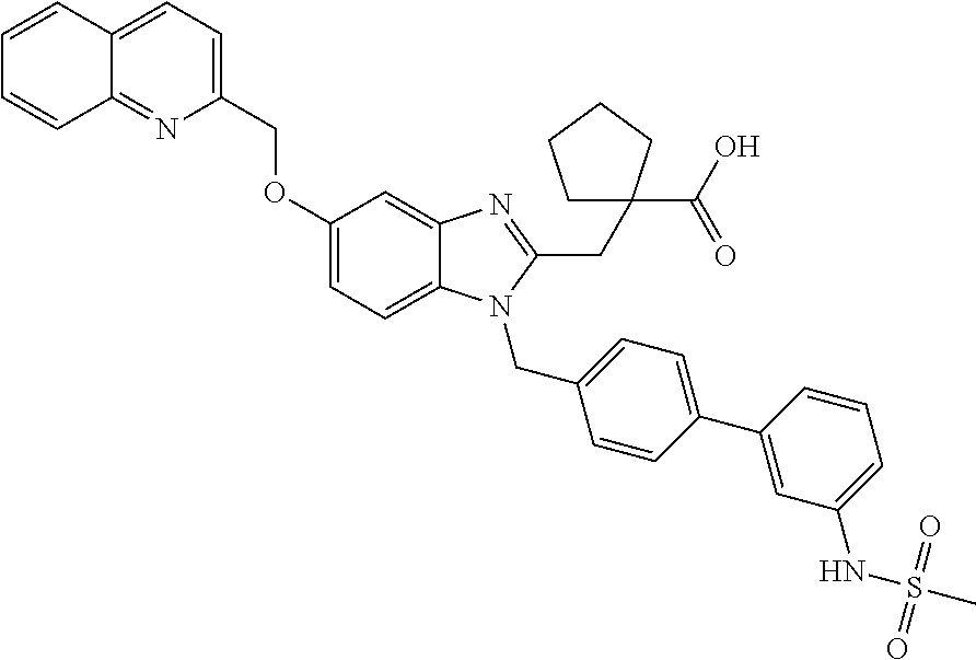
O(C1=CC=C2C(=C1)N=C(CC1(C(O)=O)CCCC1)N2CC1=CC=C(C2=CC(NS(C)(=O)=O)=CC=C2)C=C1)CC1=CC=C2C(=N1)C=CC=C2
